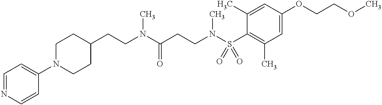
C1=NC=CC(N2CCC(CCN(C)C(CCN(S(C3=C(C)C=C(OCCOC)C=C3C)(=O)=O)C)=O)CC2)=C1
